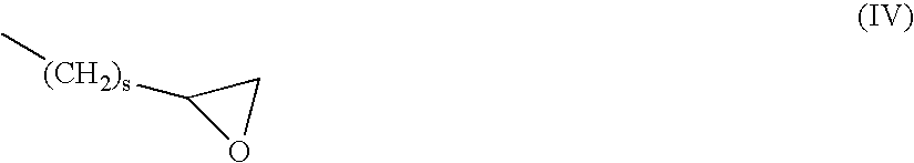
[(CH2)s](C1OC1)C
